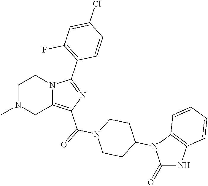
C1N(C)CC2=C(C(=O)N3CCC(N4C(=O)NC5=C4C=CC=C5)CC3)N=C(C3=C(F)C=C(Cl)C=C3)N2C1
